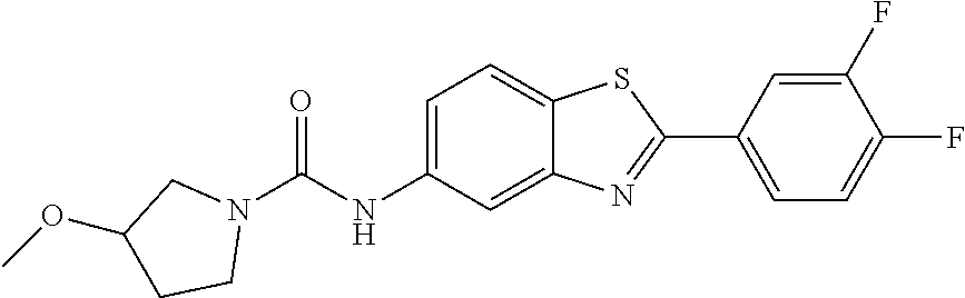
C1(F)=CC(C2=NC3=CC(NC(N4CC(OC)CC4)=O)=CC=C3S2)=CC=C1F
